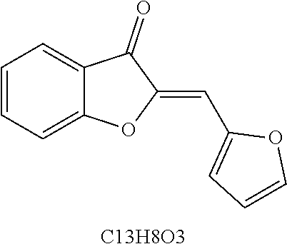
C1=CC=C2C(=C1)C(=O)C(=CC1=CC=CO1)O2.[C13H8O3]
